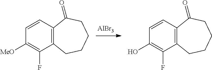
C1=CC2=C(C(F)=C1[MeO])CCCCC2=O.[AlBr3].C1=CC2=C(C(F)=C1O)CCCCC2=O
